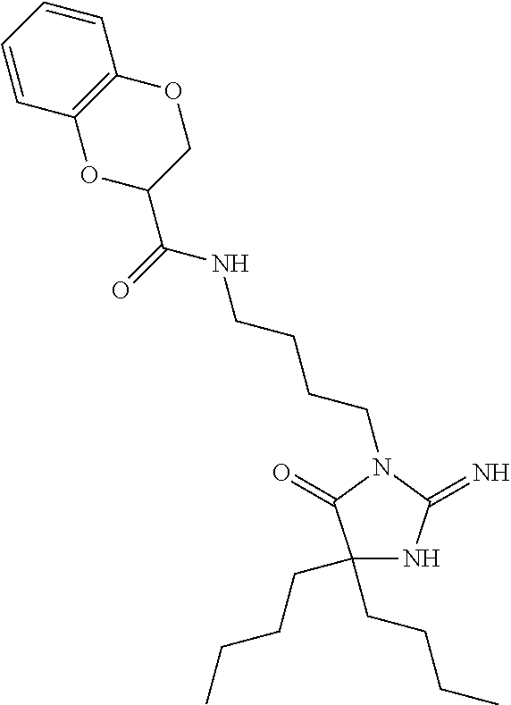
C1(CCCC)(CCCC)NC(=N)N(CCCCNC(=O)C2COC3=C(O2)C=CC=C3)C1=O
